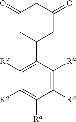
C1(=O)CC(C2=C([Ra])C([Ra])=C([Ra])C([Ra])=C2[Ra])CC(=O)C1
